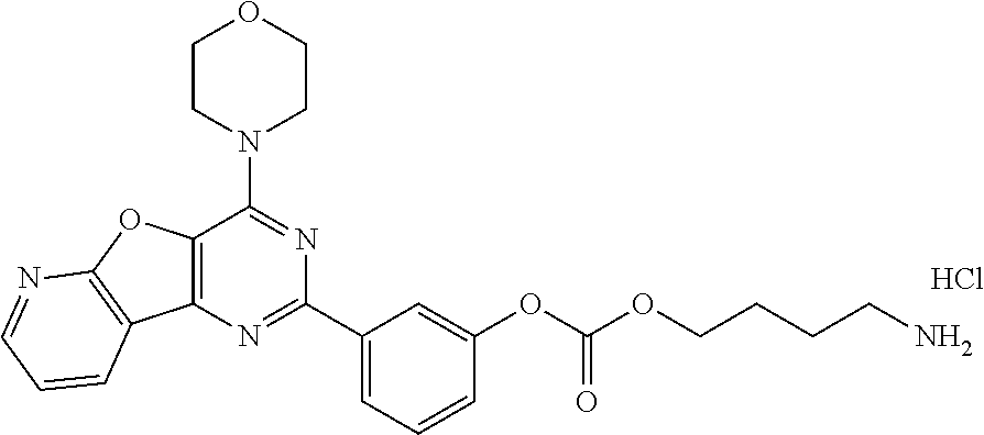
Cl.C12=C(N=C(C3=CC=CC(OC(OCCCCN)=O)=C3)N=C1N1CCOCC1)C1=C(O2)N=CC=C1
